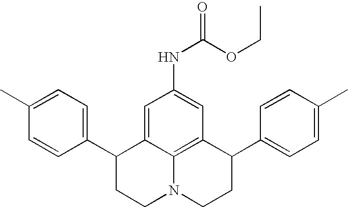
C1(C)=CC=C(C2CCN3C4=C(C(C5=CC=C(C)C=C5)CC3)C=C(NC(=O)OCC)C=C24)C=C1
